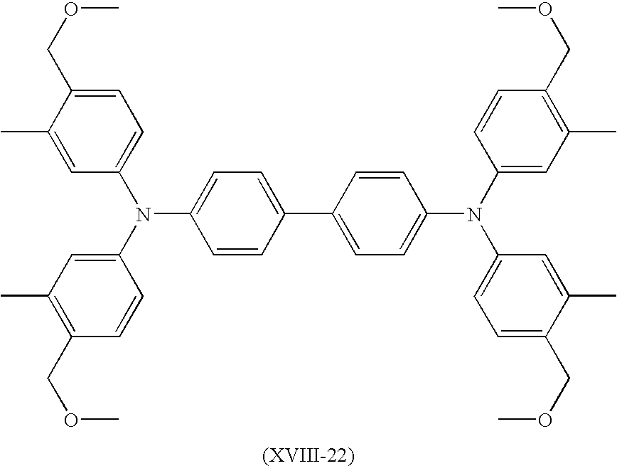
C1=C(C)C(COC)=CC=C1N(C1=CC(C)=C(COC)C=C1)C1=CC=C(C2=CC=C(N(C3=CC=C(COC)C(C)=C3)C3=CC(C)=C(COC)C=C3)C=C2)C=C1
